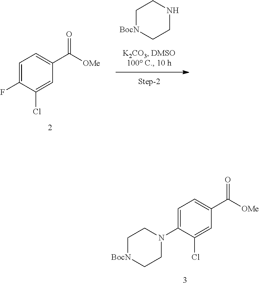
C1=C(N2CC[BocN]CC2)C(Cl)=CC(C([OMe])=O)=C1.C1[BocN]CCNC1.C1=C(F)C(Cl)=CC(C([OMe])=O)=C1
